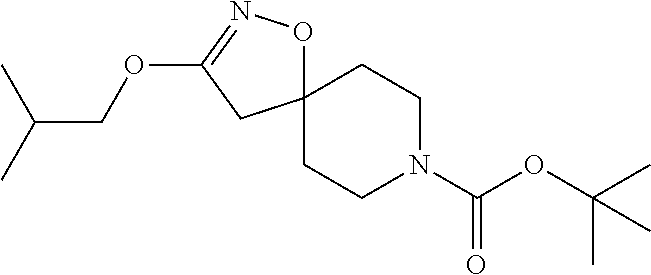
C(OC(C)(C)C)(=O)N1CCC2(ON=C(OCC(C)C)C2)CC1
